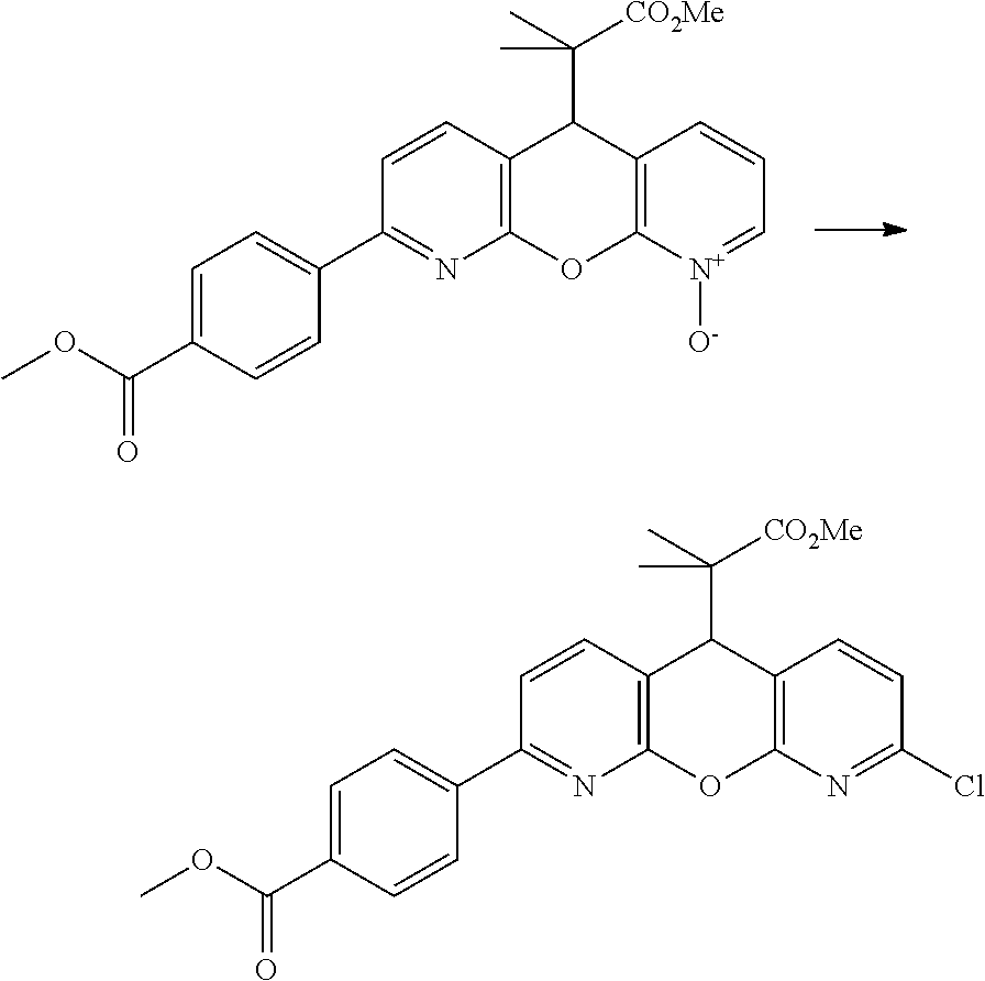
C12=C([N+]([O-])=CC=C1)OC1=C(C2C(C)([CO2Me])C)C=CC(C2=CC=C(C(OC)=O)C=C2)=N1.C12=C(N=C(Cl)C=C1)OC1=C(C2C(C)([CO2Me])C)C=CC(C2=CC=C(C(OC)=O)C=C2)=N1
